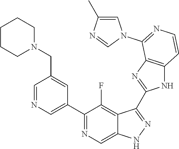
C1=NC=C(C2=NC=C3C(=C2F)C(C2=NC4=C(N2)C=CN=C4N2C=C(C)N=C2)=NN3)C=C1CN1CCCCC1
